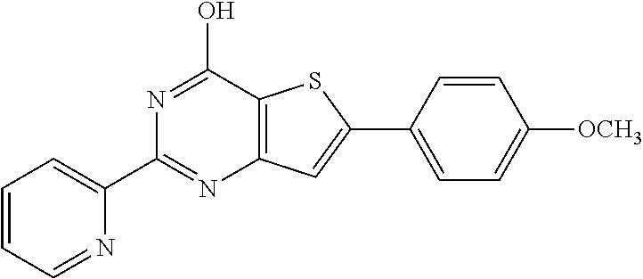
N1=C(O)C2=C(N=C1C1=CC=CC=N1)C=C(C1=CC=C([OCH3])C=C1)S2
